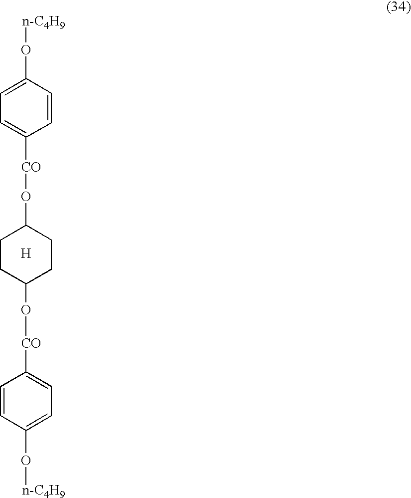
[H].C1(O[n-C4H9])=CC=C([CO]OC2CCC(O[CO]C3=CC=C(O[n-C4H9])C=C3)CC2)C=C1
